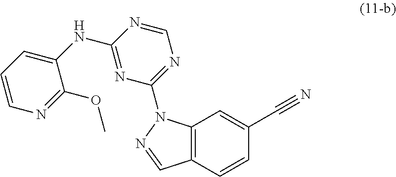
C12=C(C=CC(C#N)=C1)C=NN2C1=NC=NC(NC2=CC=CN=C2OC)=N1
